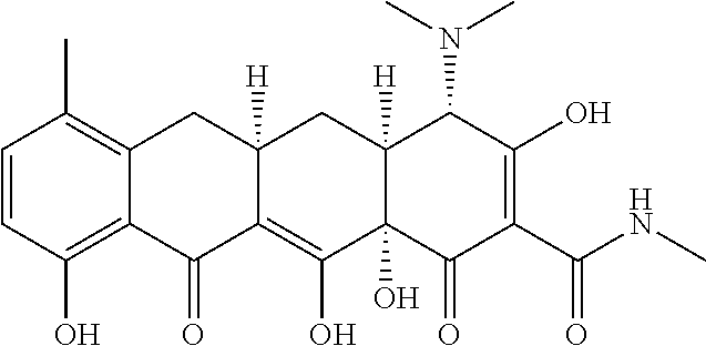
C1=CC(O)=C2C(=C1C)CC1([H])C(=C(O)C3(O)C([H])(C1)C(N(C)C)C(O)=C(C(NC)=O)C3=O)C2=O
